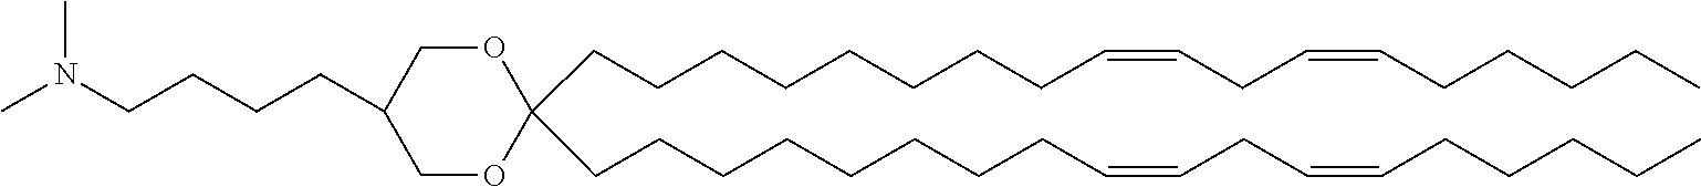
C(CCCCCCCC=CCC=CCCCCC)C1(CCCCCCCCC=CCC=CCCCCC)OCC(CCCCN(C)C)CO1
